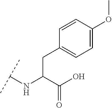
C(C(C(O)=O)NC(C)C)C1=CC=C(OC)C=C1
